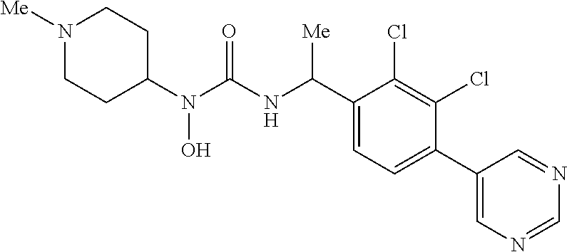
C1(N(C(NC(C2=CC=C(C3=CN=CN=C3)C(Cl)=C2Cl)[Me])=O)O)CCN([Me])CC1
